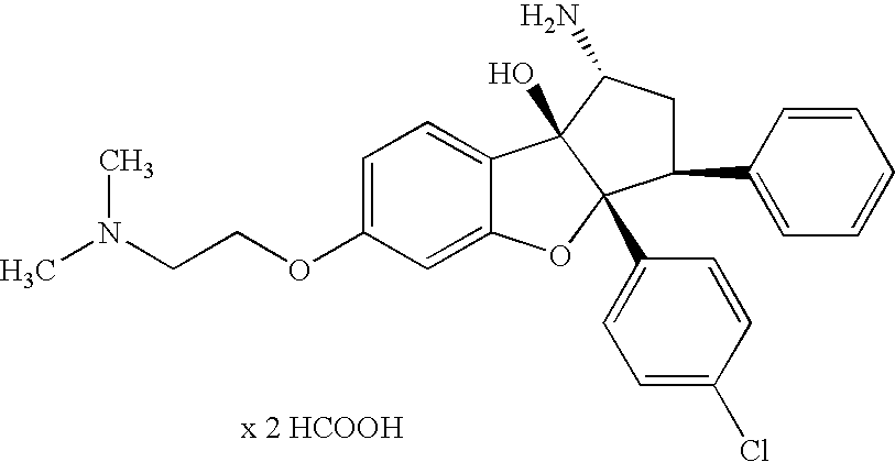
C1=C(OCCN(C)C)C=C2C(=C1)C1(O)C(C3=CC=C(Cl)C=C3)(O2)C(C2=CC=CC=C2)CC1N
